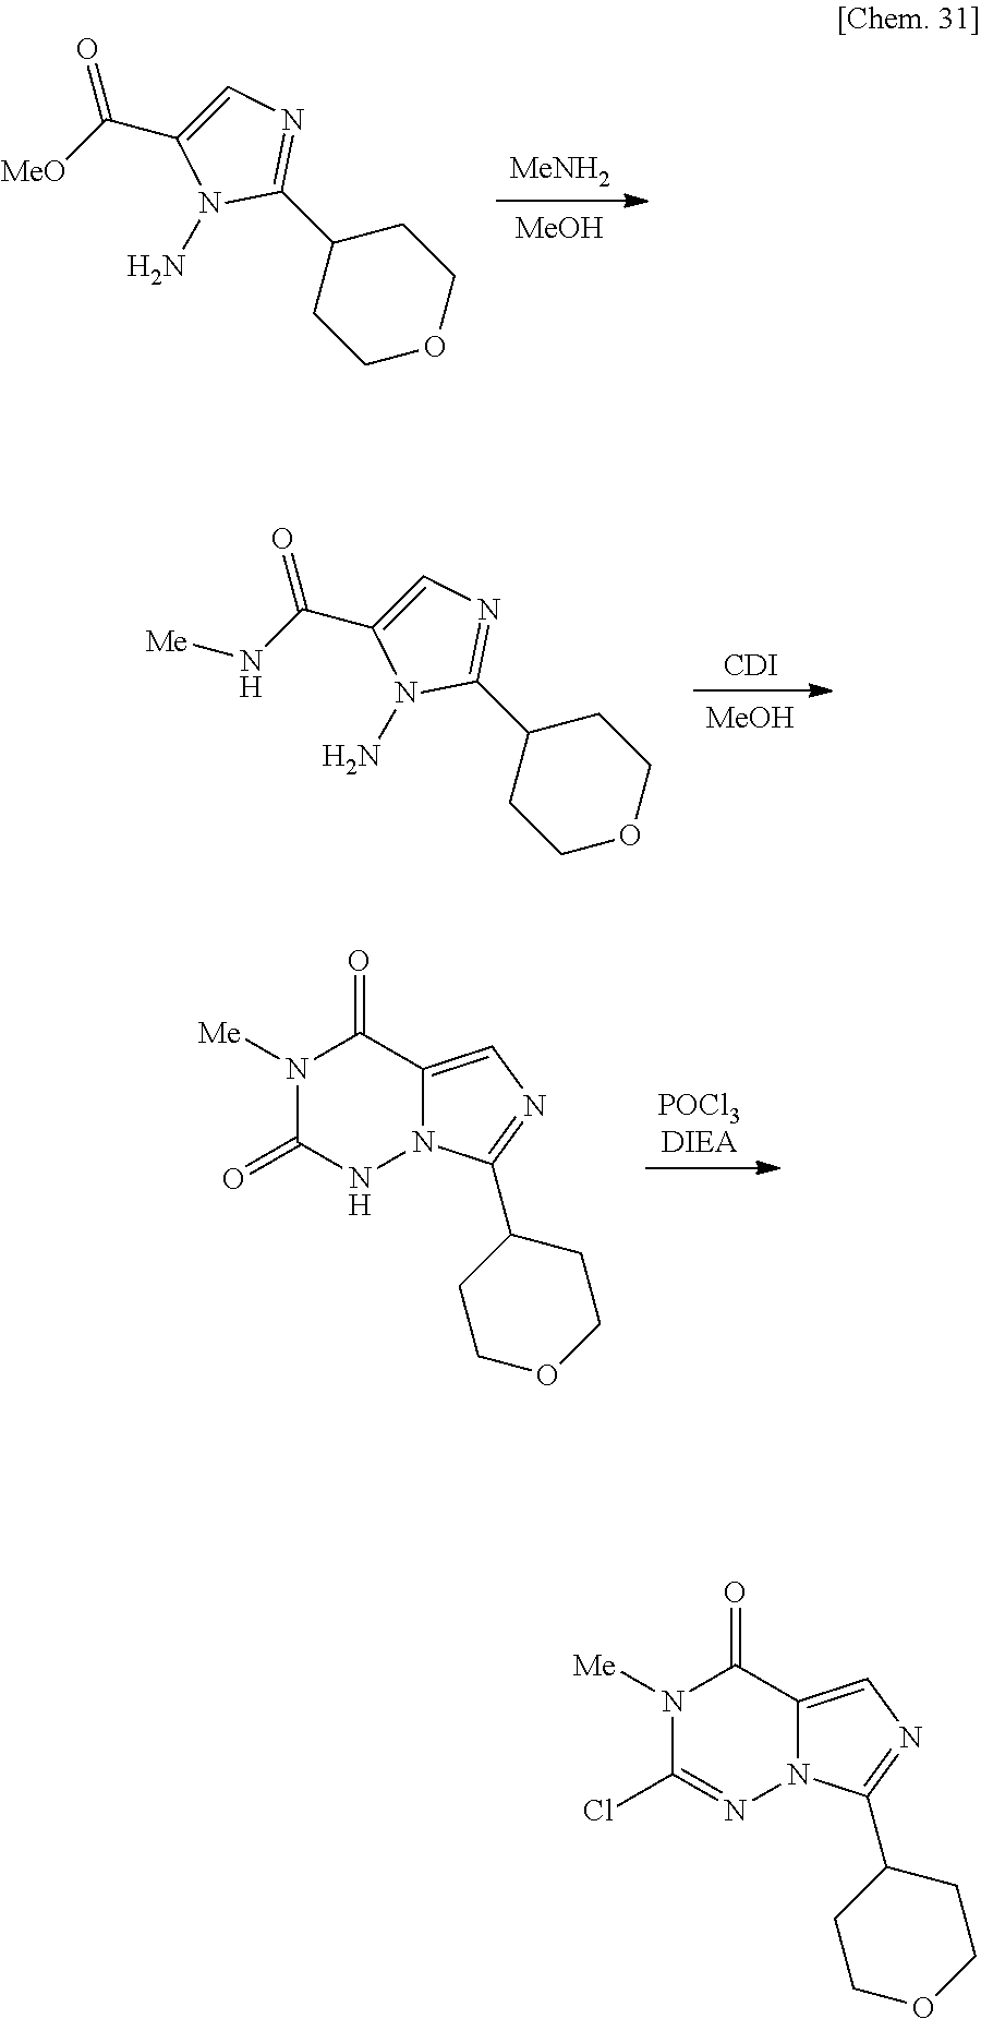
[POCl3DIEA].N1([Me])C(=O)NN2C(=CN=C2C2CCOCC2)C1=O.[MeNH2].[MeOH].C1(C2CCOCC2)=NC=C(C([MeO])=O)N1N.[CDI].[MeOH].C(N[Me])(=O)C1=CN=C(C2CCOCC2)N1N.N1([Me])C(Cl)=NN2C(=CN=C2C2CCOCC2)C1=O
